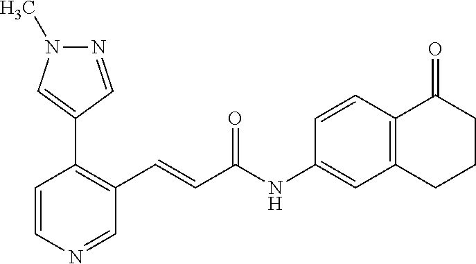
N1=CC(C2=C(C=CC(NC3=CC4=C(C=C3)C(=O)CCC4)=O)C=NC=C2)=CN1C
